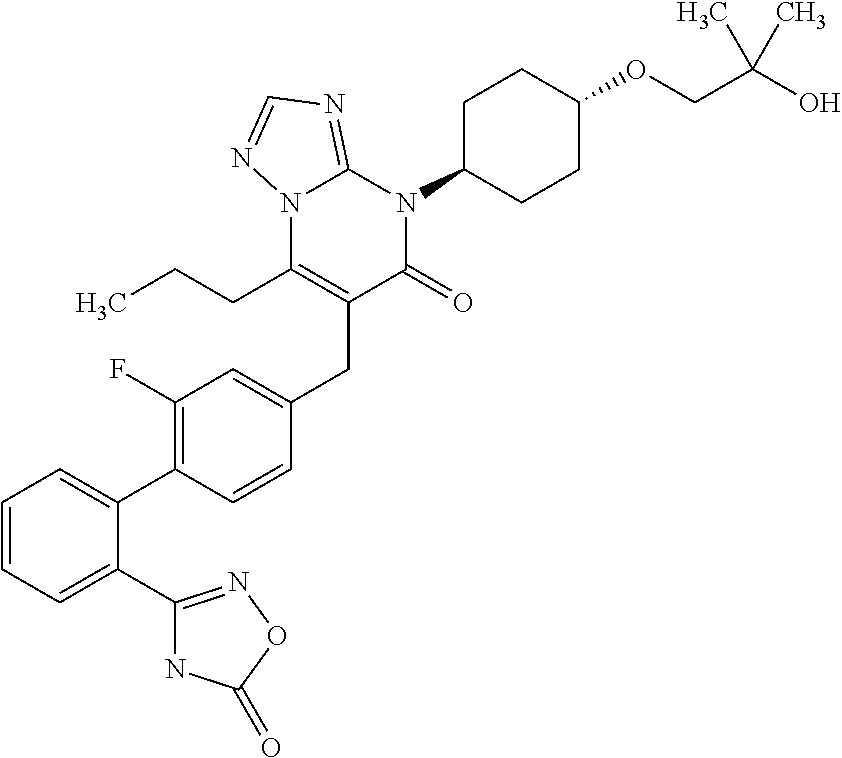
C1=CC=C(C2=NOC(=O)N2)C(C2=C(F)C=C(CC3=C(CCC)N4C(=NC=N4)N(C4CCC(OCC(O)(C)C)CC4)C3=O)C=C2)=C1
